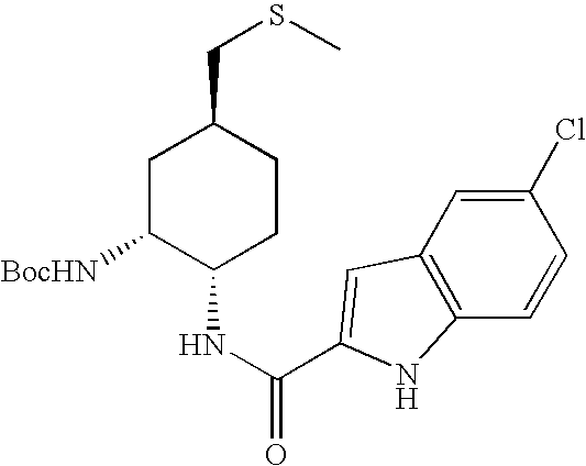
C1C([BocHN])C(NC(=O)C2=CC3=C(C=CC(Cl)=C3)N2)CCC1CSC
